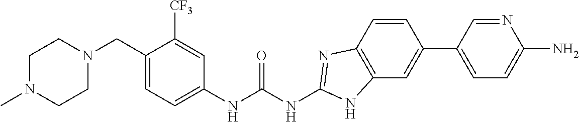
C1N(C)CCN(CC2=CC=C(NC(NC3=NC4=C(C=C(C5=CC=C(N)N=C5)C=C4)N3)=O)C=C2[CF3])C1
